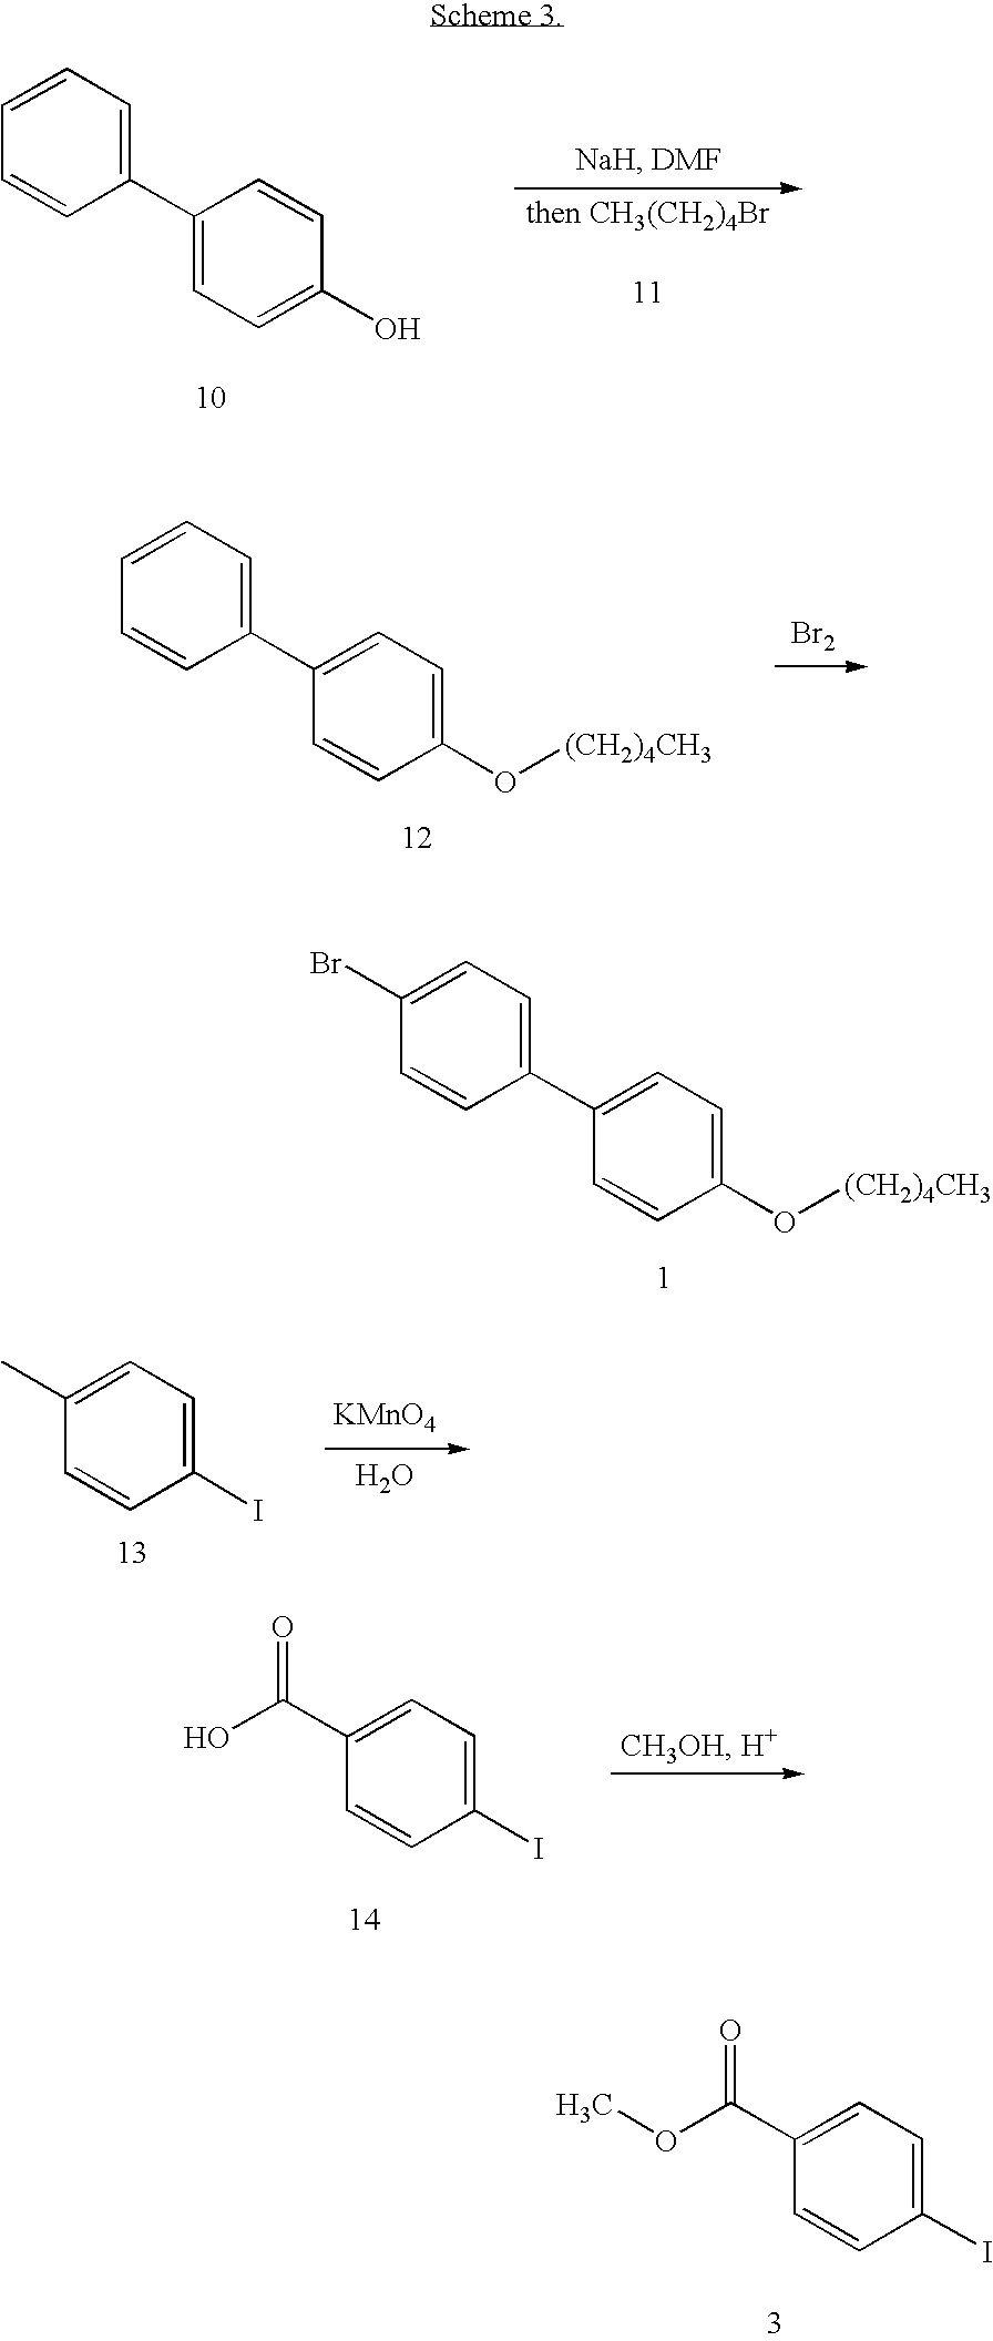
C1(Br)=CC=C(C2=CC=C(O[(CH2)4CH3])C=C2)C=C1.C1=CC=C(C2=CC=C(O)C=C2)C=C1.C1=CC=C(C2=CC=C(O[(CH2)4CH3])C=C2)C=C1.[Br2].C1(C(OC)=O)=CC=C(I)C=C1.C1(C)=CC=C(I)C=C1.[KMnO4].O.C1(C(O)=O)=CC=C(I)C=C1
